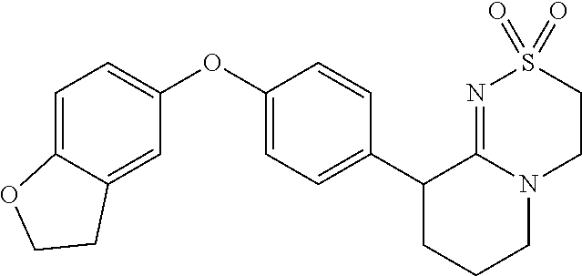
C1(OC2=CC=C3C(=C2)CCO3)=CC=C(C2CCCN3C2=NS(=O)(=O)CC3)C=C1
